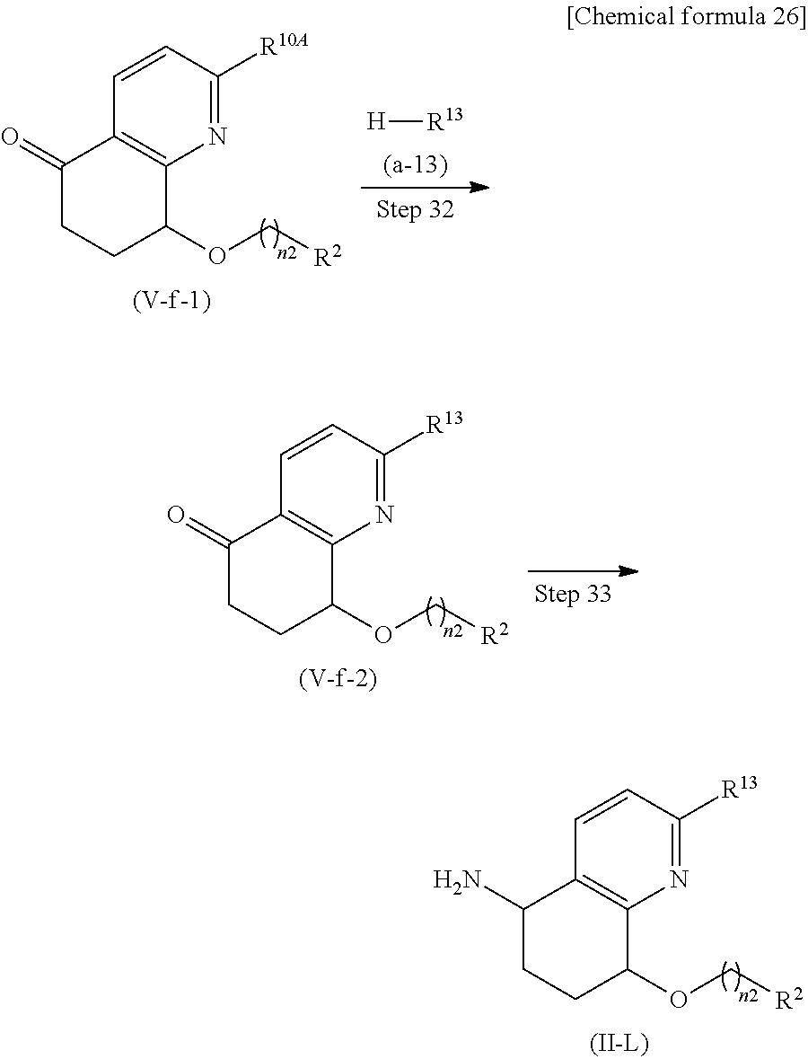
C1(OC[R2])C2=C(C(=O)CC1)C=CC([R10A])=N2.[H][R13].C1(OC[R2])C2=C(C(=O)CC1)C=CC([R13])=N2.C1(OC[R2])C2=C(C(N)CC1)C=CC([R13])=N2
